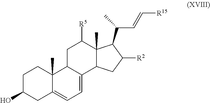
C1C(O)CC2=CC=C3C(C2(C)C1)CC([R5])C1(C)C3CC([R2])C1C(C)C=C[R15]
